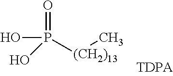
OP(=O)(O)[(CH2)13]C
